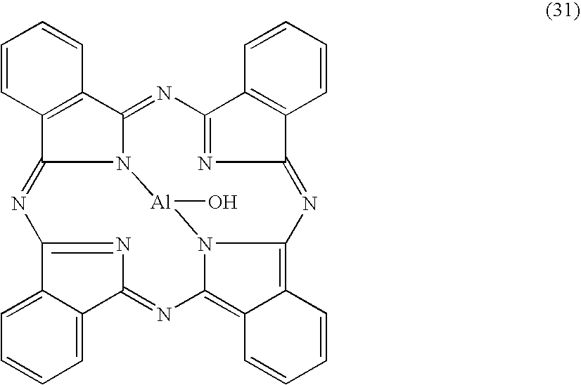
N12C3=NC4=NC(=NC5=C6C(=C(N5[Al]1O)N=C1C5=CC=CC=C5C(=N1)N=C2C1=C3C=CC=C1)C=CC=C6)C1=C4C=CC=C1
